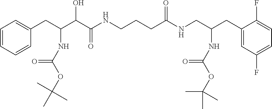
C1=CC=CC(CC(C(C(NCCCC(NCC(CC2=CC(F)=CC=C2F)NC(OC(C)(C)C)=O)=O)=O)O)NC(=O)OC(C)(C)C)=C1
